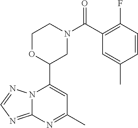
N12C(=NC=N1)N=C(C)C=C2C1CN(C(=O)C2=C(F)C=CC(C)=C2)CCO1
